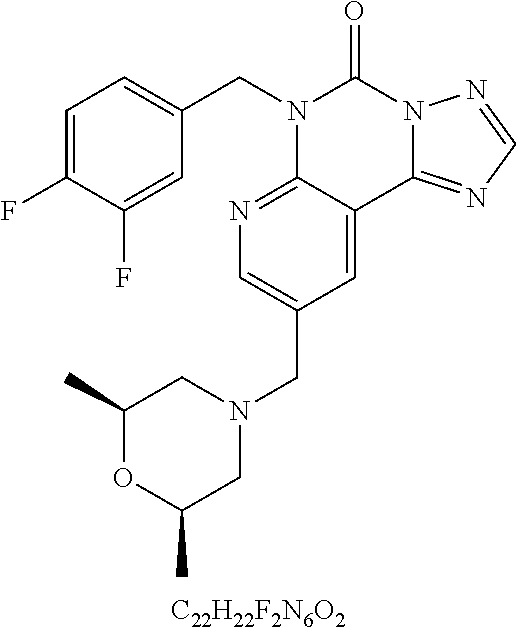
[C22H22F2N6O2].C1(F)=CC(CN2C3=NC=C(CN4CC(C)OC(C)C4)C=C3C3=NC=NN3C2=O)=CC=C1F
